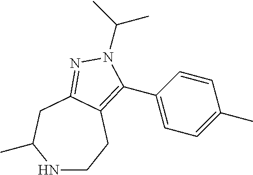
N1CCC2=C(C3=CC=C(C)C=C3)N(C(C)C)N=C2CC1C
